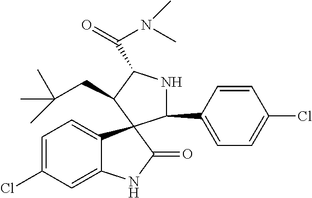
C1(Cl)=CC=C2C(=C1)NC(=O)C21C(C2=CC=C(Cl)C=C2)NC(C(N(C)C)=O)C1CC(C)(C)C
